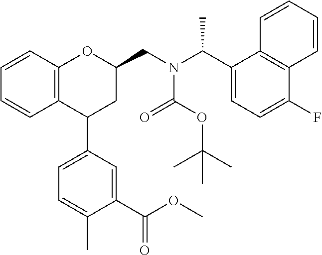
C12=C(C=CC=C1)OC(CN(C(C1=CC=C(F)C3=C1C=CC=C3)C)C(OC(C)(C)C)=O)CC2C1=CC=C(C)C(C(OC)=O)=C1
